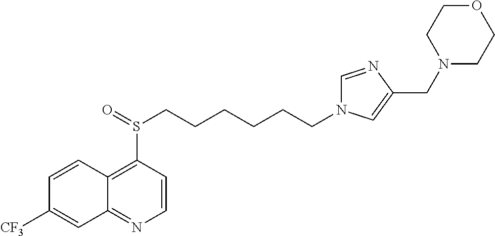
C12=NC=CC(S(CCCCCCN3C=NC(CN4CCOCC4)=C3)=O)=C1C=CC([CF3])=C2
